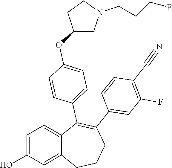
C1=C(O)C=C2C(=C1)C(C1=CC=C(OC3CN(CCCF)CC3)C=C1)=C(C1=CC(F)=C(C#N)C=C1)CCC2
